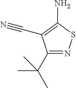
C1(C(C)(C)C)=NSC(N)=C1C#N
